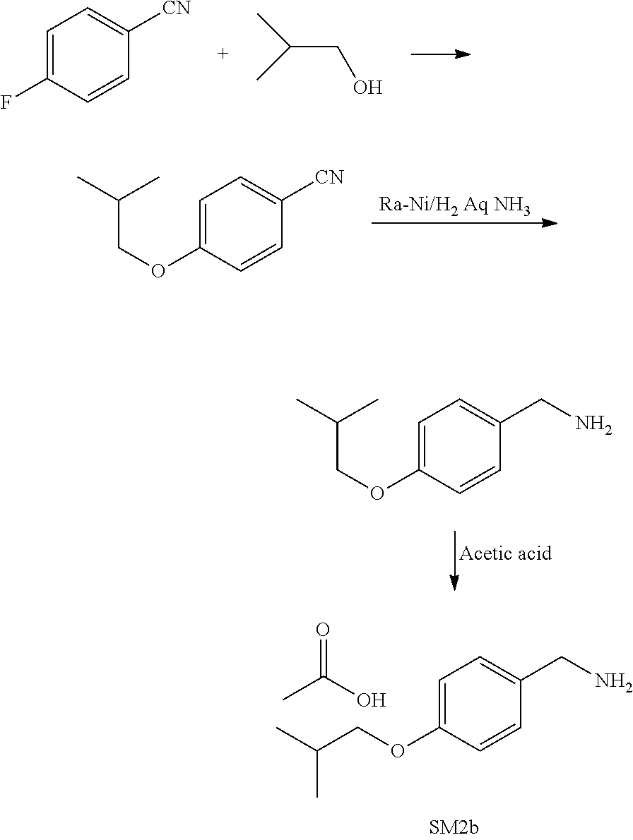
C1=C(F)C=CC([CN])=C1.C(CO)(C)C.C1=C(OCC(C)C)C=CC([CN])=C1.C1=C(OCC(C)C)C=CC(CN)=C1.O=C(C)O.C1=C(OCC(C)C)C=CC(CN)=C1
